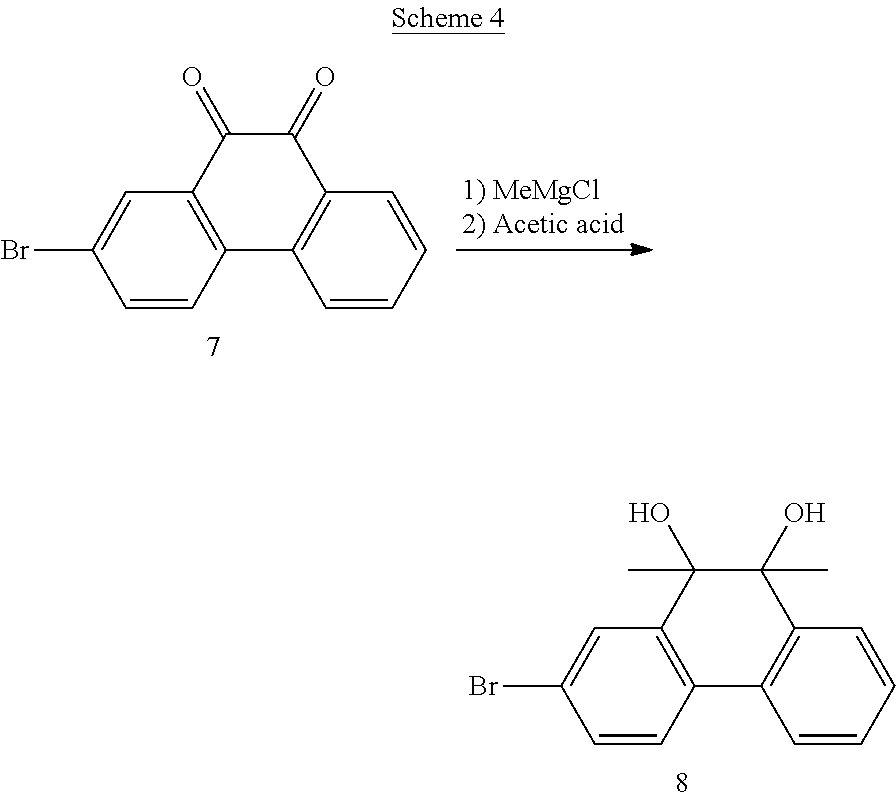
C12=C(C(O)(C)C(C)(O)C3=C1C=CC=C3)C=C(Br)C=C2.C12=C(C(=O)C(=O)C3=C1C=CC=C3)C=C(Br)C=C2
